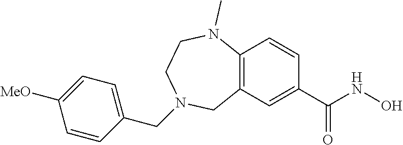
C12=C(C=C(C(NO)=O)C=C1)CN(CC1=CC=C([MeO])C=C1)CCN2C
